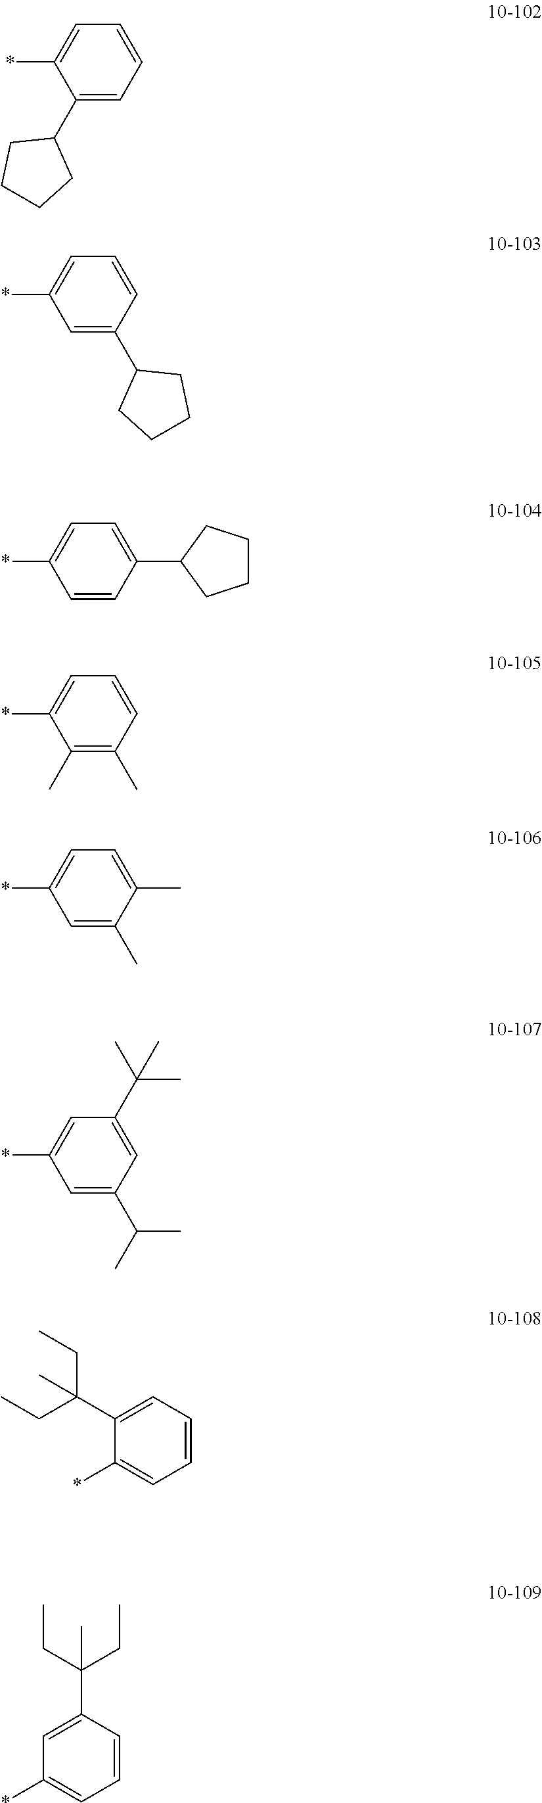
C1=C(C2CCCC2)C=CC=C1*.C1=CC(C2CCCC2)=CC=C1*.C1(C2CCCC2)=CC=CC=C1*.C1(C)=C(C)C=CC=C1*.C1=C(C)C(C)=CC=C1*.C1=C(C(C)C)C=C(C(C)(C)C)C=C1*.C1(*)=CC=CC=C1C(CC)(CC)C.C1(*)=CC=CC(C(CC)(CC)C)=C1
